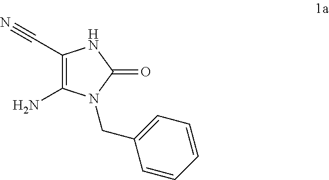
C1(N)=C(C#N)NC(=O)N1CC1=CC=CC=C1
